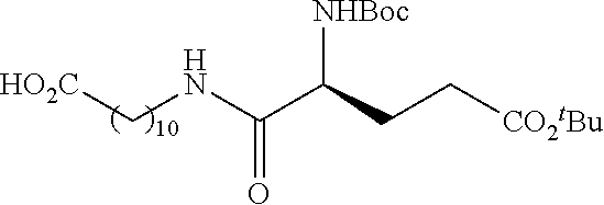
[HO2C]CNC(C(CC[CO2tBu])[NHBoc])=O
